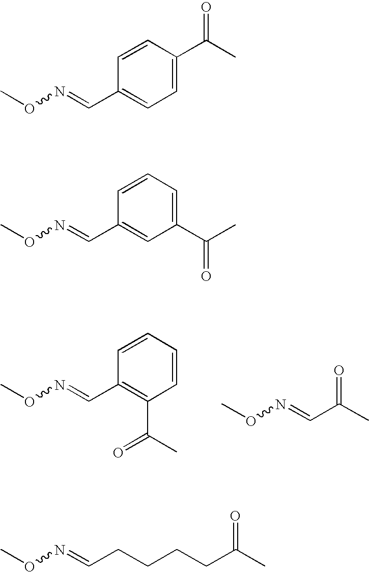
CON=CC1=C(C(=O)C)C=CC=C1.CON=CC(=O)C.CON=CC1=CC=C(C(C)=O)C=C1.CON=CC1=CC(C(C)=O)=CC=C1.CON=CCCCCC(C)=O
